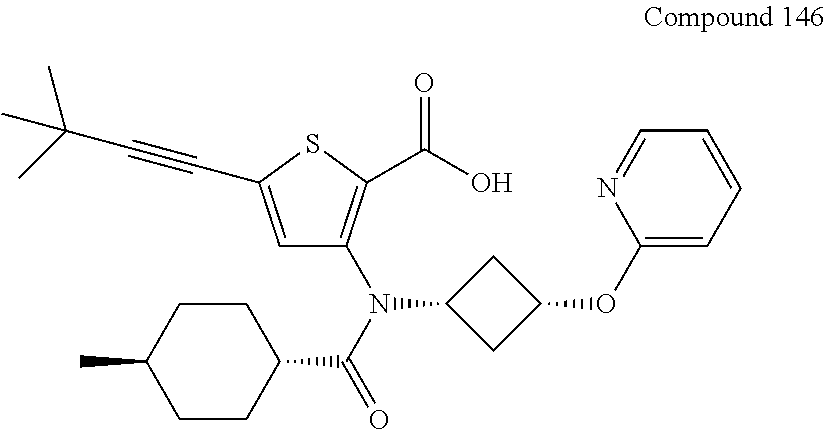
C1=C(C#CC(C)(C)C)SC(C(O)=O)=C1N(C(=O)C1CCC(C)CC1)C1CC(OC2=CC=CC=N2)C1
